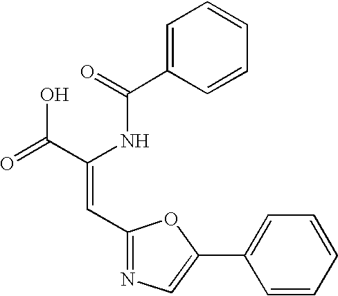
C1(C=C(C(=O)O)NC(C2=CC=CC=C2)=O)=NC=C(C2=CC=CC=C2)O1
